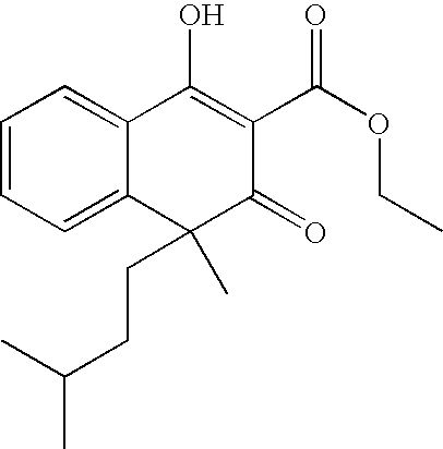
C1=CC=C2C(=C1)C(O)=C(C(OCC)=O)C(=O)C2(CCC(C)C)C
